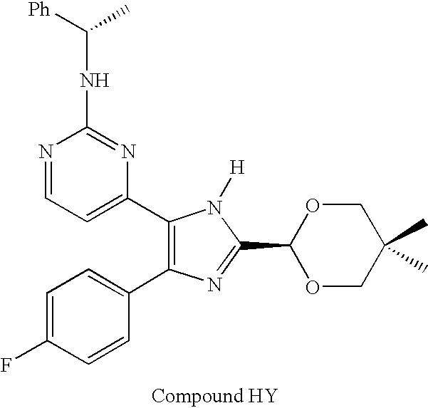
C1=C(F)C=CC(C2=C(C3=CC=NC(NC([Ph])C)=N3)N([H])C(C3OCC(C)(C)CO3)=N2)=C1
